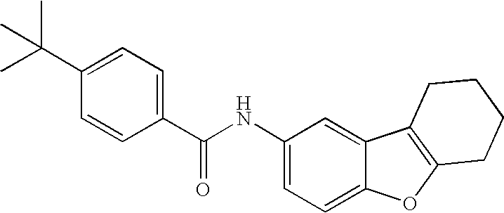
C1(NC(=O)C2=CC=C(C(C)(C)C)C=C2)=CC=C2C(=C1)C1=C(O2)CCCC1
